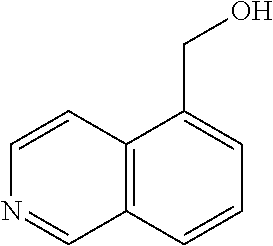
C12=C(C=CC=C1CO)C=NC=C2
